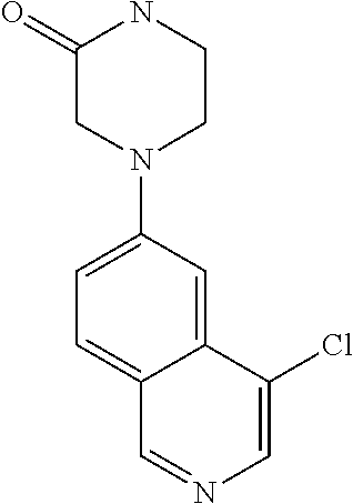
N1(C2=CC=C3C(=C2)C(Cl)=CN=C3)CCNC(=O)C1
